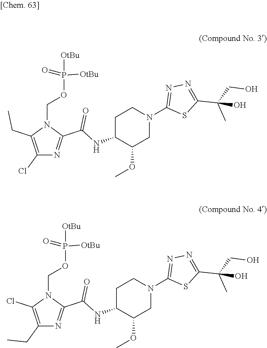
C1(Cl)=C(CC)N(COP([OtBu])([OtBu])=O)C(C(NC2C(OC)CN(C3=NN=C(C(C)(CO)O)S3)CC2)=O)=N1.C1(CC)=C(Cl)N(COP([OtBu])([OtBu])=O)C(C(NC2C(OC)CN(C3=NN=C(C(C)(CO)O)S3)CC2)=O)=N1
